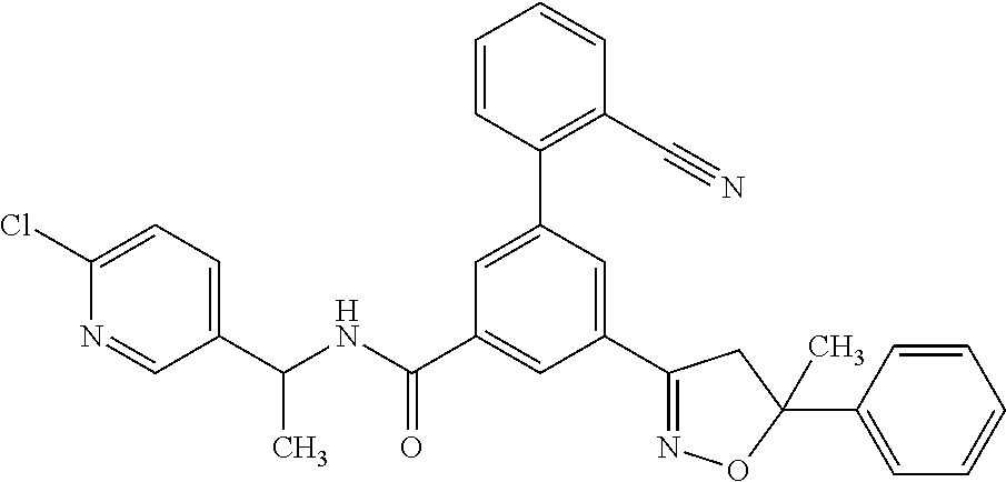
C(NC(C1=CC(C2=NOC(C3=CC=CC=C3)(C)C2)=CC(C2=C(C#N)C=CC=C2)=C1)=O)(C1=CC=C(Cl)N=C1)C
